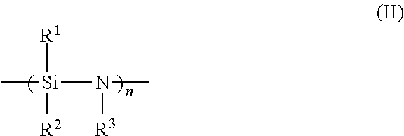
C[Si](N(C)[R3])([R2])[R1]
